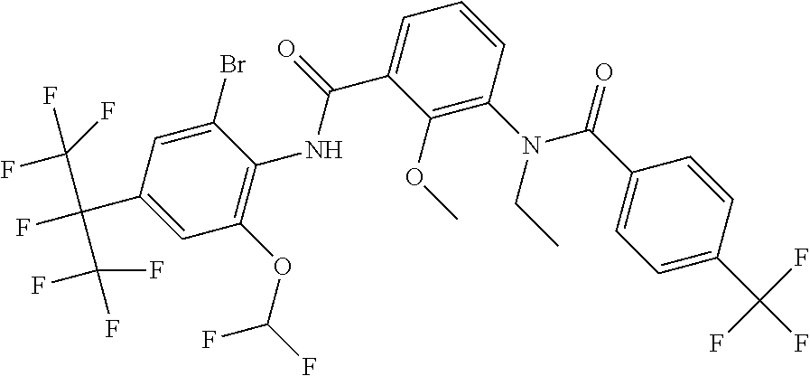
C1=C(C(F)(F)F)C=CC(C(=O)N(C2=C(OC)C(C(=O)NC3=C(OC(F)F)C=C(C(C(F)(F)F)(C(F)(F)F)F)C=C3Br)=CC=C2)CC)=C1
